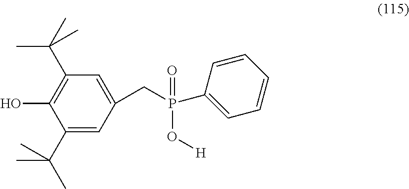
C1(C(C)(C)C)=CC(CP(C2=CC=CC=C2)(=O)O[H])=CC(C(C)(C)C)=C1O
